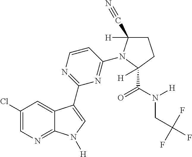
C1(Cl)=CN=C2C(=C1)C(C1=NC=CC(N3C(C#N)([H])CCC3(C(N([H])CC(F)(F)F)=O)[H])=N1)=CN2[H]
